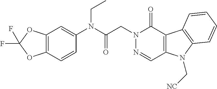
C12=C(C=CC(N(C(CN3N=CC4=C(C3=O)C3=C(N4C[NC])C=CC=C3)=O)CC)=C1)OC(F)(F)O2
